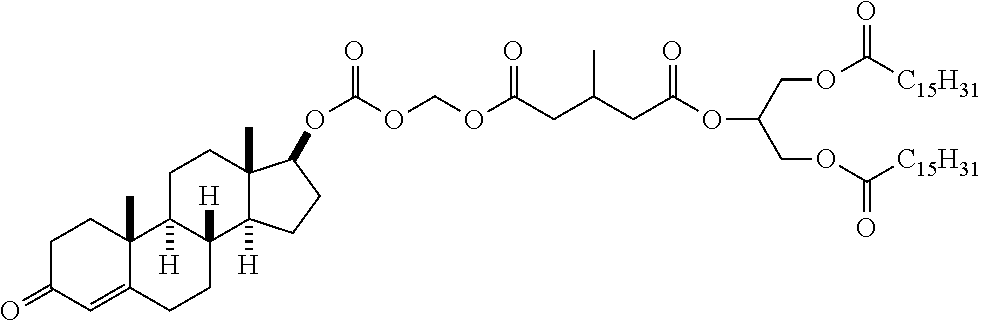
C(COC([C15H31])=O)(COC([C15H31])=O)OC(=O)CC(CC(OCOC(OC1C2(C)C([H])(CC1)C1([H])C([H])(CC2)C2(C)C(=CC(=O)CC2)CC1)=O)=O)C
